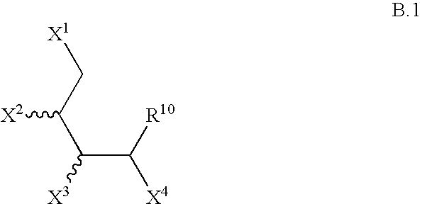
C(C([R10])[X4])(C(C[X1])[X2])[X3]
